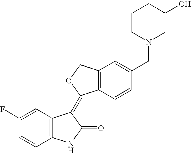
C1=C(F)C=CC2=C1C(=C1C3=C(C=C(CN4CC(O)CCC4)C=C3)CO1)C(=O)N2
